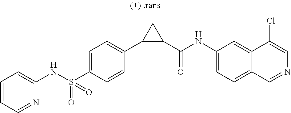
N(S(C1=CC=C(C2C(C(NC3=CC=C4C(=C3)C(Cl)=CN=C4)=O)C2)C=C1)(=O)=O)C1=CC=CC=N1
